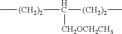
C[(CH2)2]C([(CH2)2]C)[CH2OCH2CH3]
